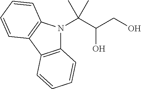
C12=C(C3=C(N1C(C(CO)O)(C)C)C=CC=C3)C=CC=C2
